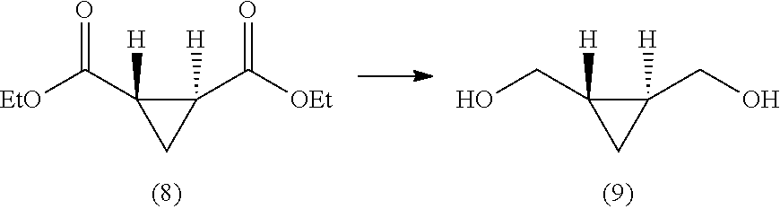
C1([H])(C([EtO])=O)CC1([H])C([OEt])=O.C1([H])(CO)CC1([H])CO
